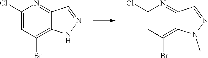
C1(Cl)=CC(Br)=C2C(=N1)C=NN2.C1(Cl)=CC(Br)=C2C(=N1)C=NN2C
